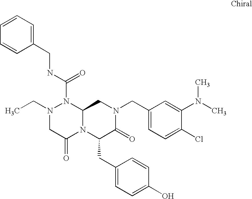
C1=CC=C(CNC(N2N(CC)CC(=O)N3C2CN(CC2=CC=C(Cl)C(N(C)C)=C2)C(=O)C3CC2=CC=C(O)C=C2)=O)C=C1
